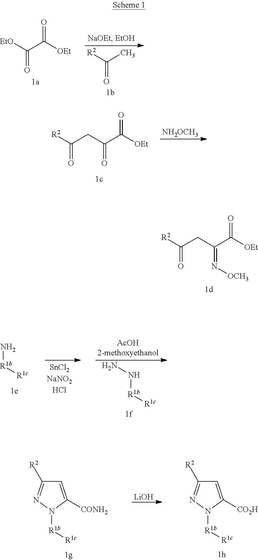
C(C(C([OEt])=O)=N[OCH3])C([R2])=O.[EtO]C(C([OEt])=O)=O.[R2]C(C)=O.C(C(C([OEt])=O)=O)C([R2])=O.[NH2OCH3].N[R1b][R1c].NN[R1b][R1c].N1([R1b][R1c])C([CONH2])=CC([R2])=N1.[LiOH].N1([R1b][R1c])C([CO2H])=CC([R2])=N1
